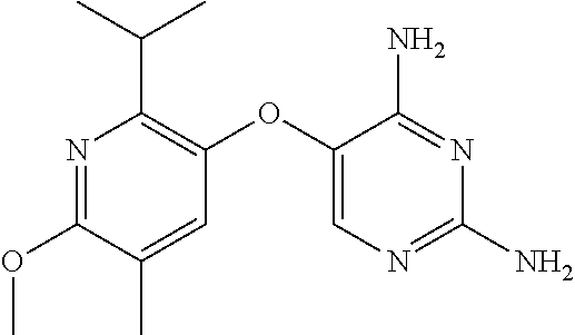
N1=C(OC)C(C)=CC(OC2=CN=C(N)N=C2N)=C1C(C)C
